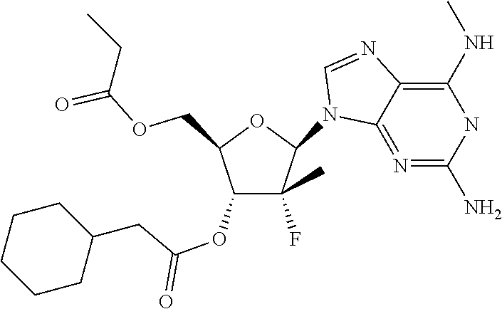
C1(N2C3=N=C(N)NC(NC)=C3N=C2)C(F)(C)C(OC(CC2CCCCC2)=O)C(COC(CC)=O)O1
